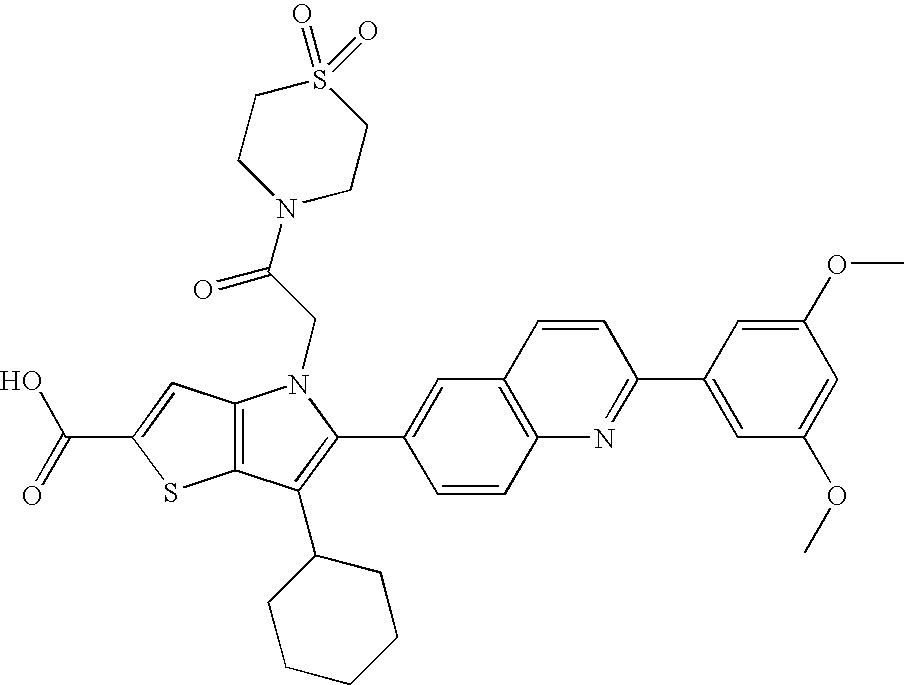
C(C1=CC2=C(S1)C(C1CCCCC1)=C(C1=CC3=C(C=C1)N=C(C1=CC(OC)=CC(OC)=C1)C=C3)N2CC(N1CCS(=O)(=O)CC1)=O)(=O)O
